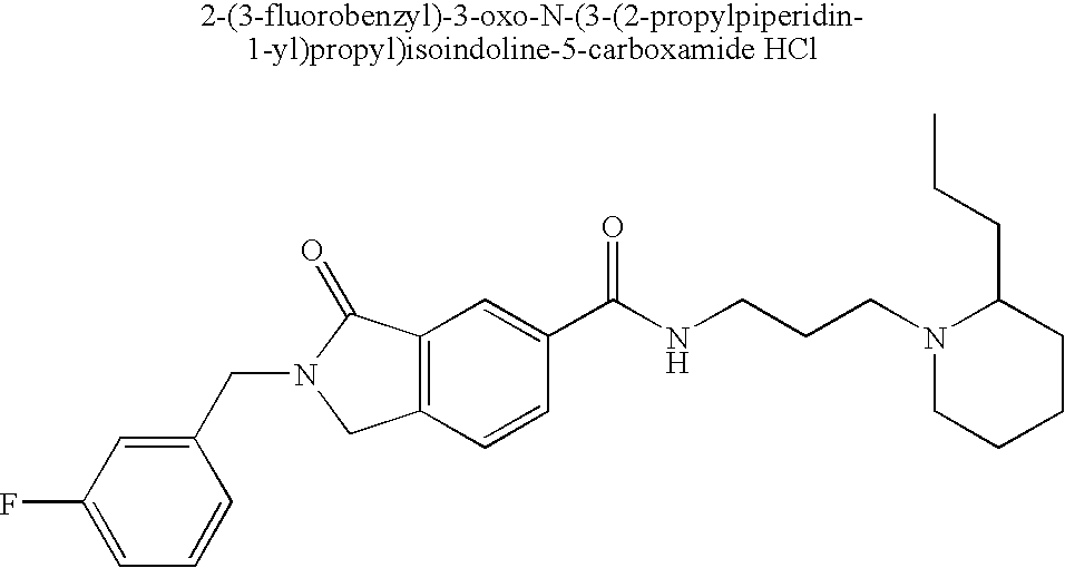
C1=C(F)C=C(CN2CC3=C(C2=O)C=C(C(NCCCN2CCCCC2CCC)=O)C=C3)C=C1
